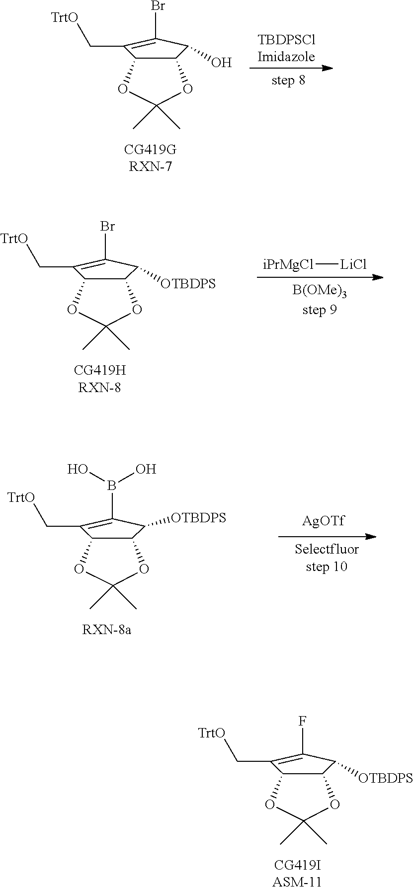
[TBDPSClImidazole].C12C(OC(C)(C)O1)C(C[TrtO])=C(Br)C2O.[iPrMgCl][LiCl].C12C(OC(C)(C)O1)C(C[TrtO])=C(Br)C2[OTBDPS].[AgOTf].C12C(OC(C)(C)O1)C(C[TrtO])=C(B(O)O)C2[OTBDPS].C12C(OC(C)(C)O1)C(C[TrtO])=C(F)C2[OTBDPS]
